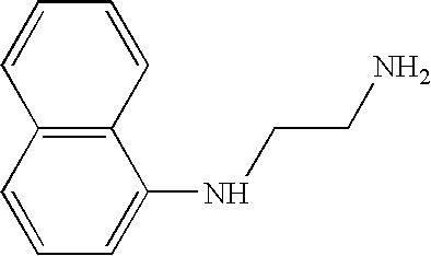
C12=C(C=CC=C1NCCN)C=CC=C2
